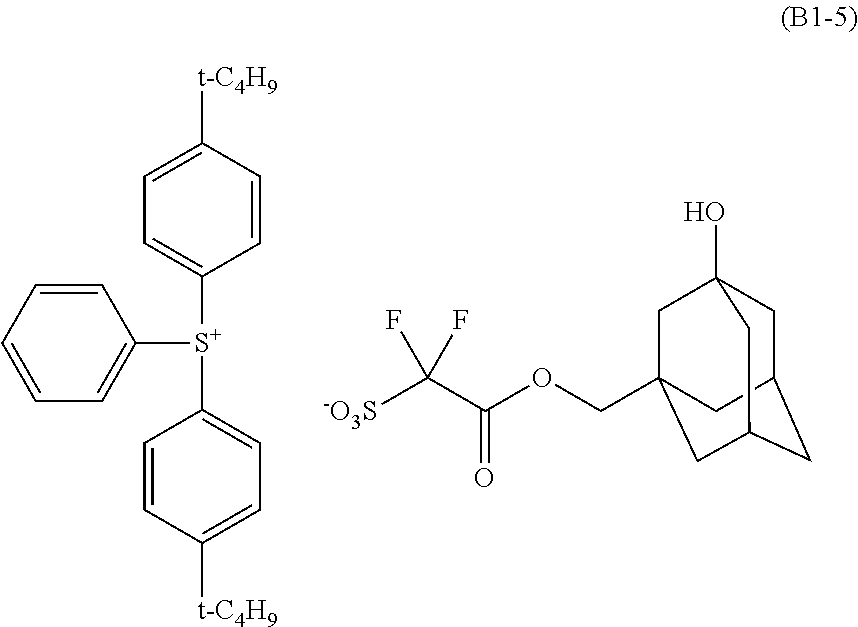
C1=CC([t-C4H9])=CC=C1[S+](C1=CC=C([t-C4H9])C=C1)C1=CC=CC=C1.[-O3S]C(C(OCC12CC3(O)CC(CC(C1)C3)C2)=O)(F)F
